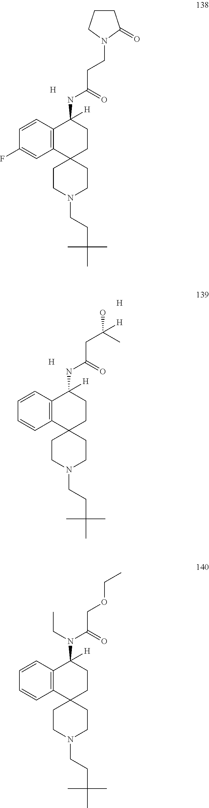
[H].C12(CCN(CCC(C)(C)C)CC1)CCC(NC(=O)CCN1C(=O)CCC1)([H])C1=C2C=C(F)C=C1.[H].C12(CCN(CCC(C)(C)C)CC1)CCC(NC(=O)CC(O)(C)[H])([H])C1=C2C=CC=C1.[H].C12(CCN(CCC(C)(C)C)CC1)CCC(N(C(=O)COCC)CC)([H])C1=C2C=CC=C1
